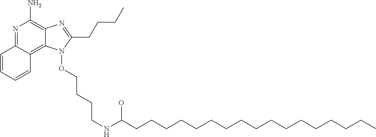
N1=C2C(=C3C(=C1N)N=C(CCCC)N3OCCCCNC(CCCCCCCCCCCCCCCCC)O)C=CC=C2
